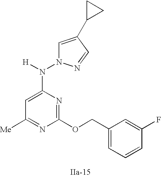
C1([Me])=NC(OCC2=CC=CC(F)=C2)=NC(N([H])N2C=C(C3CC3)C=N2)=C1
